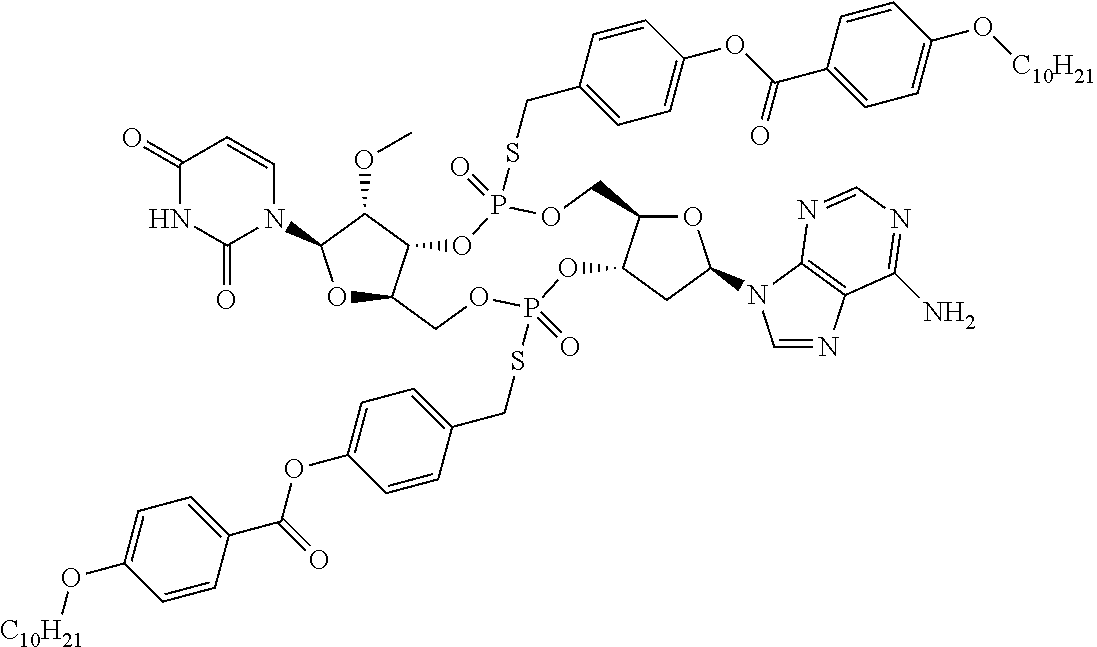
O1C2C(C(OC)C1N1C=CC(=O)NC1=O)OP(=O)(SCC1=CC=C(OC(C3=CC=C(O[C10H21])C=C3)=O)C=C1)OCC1C(OP(SCC3=CC=C(OC(C4=CC=C(O[C10H21])C=C4)=O)C=C3)(=O)OC2)CC(N2C=NC3=C2N=CN=C3N)O1
